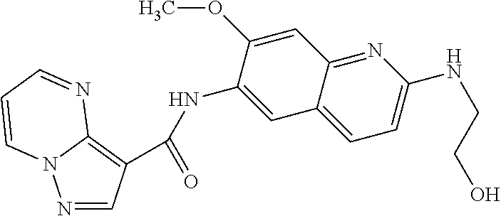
N1=CC(C(=O)NC2=CC3=CC=C(NCCO)N=C3C=C2OC)=C2N1C=CC=N2
